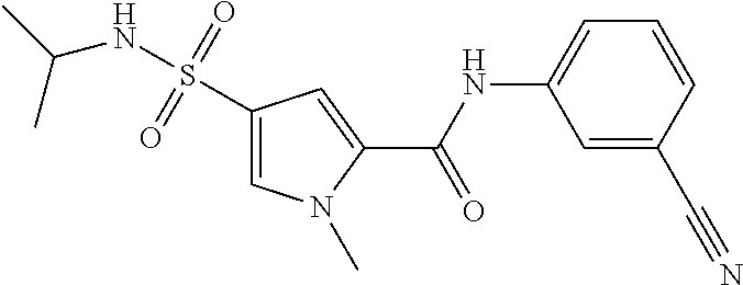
C1(S(NC(C)C)(=O)=O)=CN(C)C(C(NC2=CC=CC(C#N)=C2)=O)=C1
